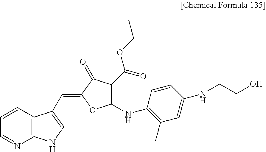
C1=NC2=C(C=C1)C(C=C1OC(NC3=C(C)C=C(NCCO)C=C3)=C(C(=O)OCC)C1=O)=CN2
